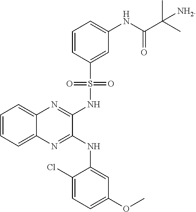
C1=CC(S(=O)(=O)NC2=NC3=CC=CC=C3N=C2NC2=CC(OC)=CC=C2Cl)=CC(NC(C(C)(C)[NH2])=O)=C1
